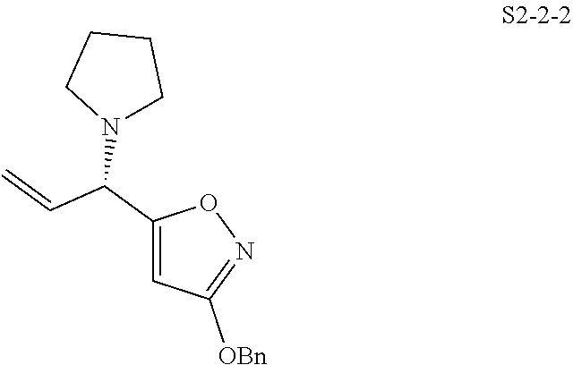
C1(C(C=C)N2CCCC2)=CC([OBn])=NO1
